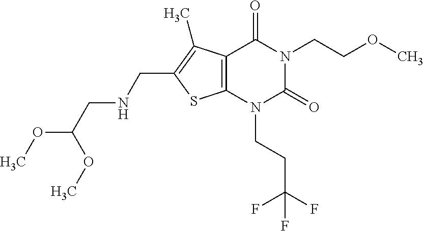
C12=C(N(CCC(F)(F)F)C(=O)N(CCOC)C1=O)SC(CNCC(OC)OC)=C2C
